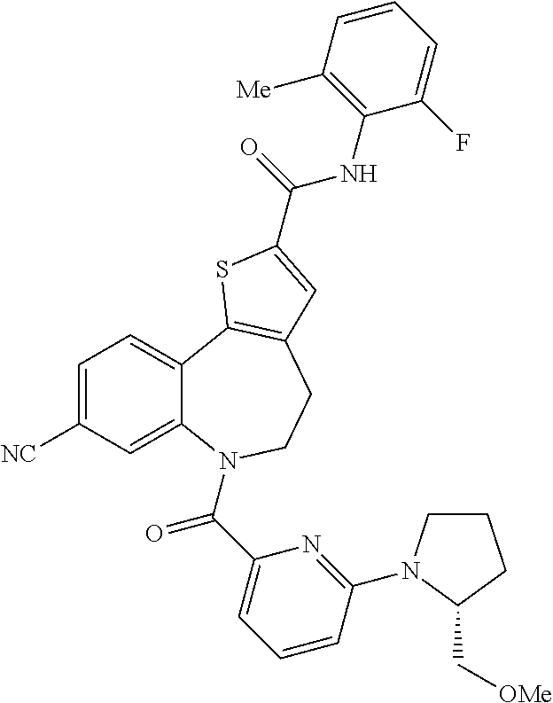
C1=C([NC])C=C2C(=C1)C1=C(CCN2C(C2=CC=CC(N3CCCC3C[OMe])=N2)=O)C=C(C(=O)NC2=C([Me])C=CC=C2F)S1
